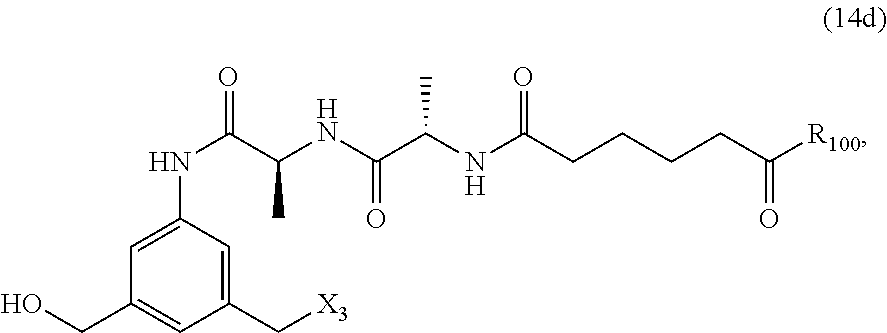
C1(C[X3])=CC(NC(C(NC(C(NC(CCCCC([R100])=O)=O)C)=O)C)=O)=CC(CO)=C1
